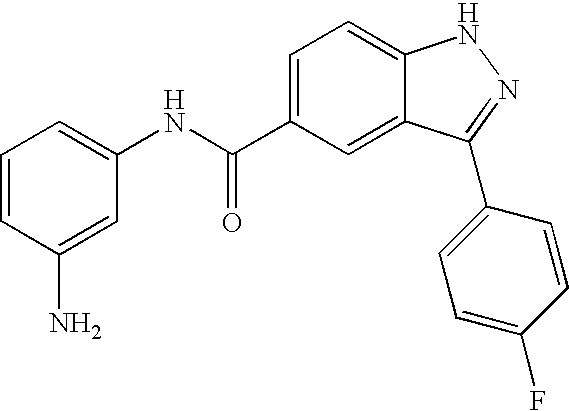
C1=CC=C(NC(C2=CC=C3C(=C2)C(C2=CC=C(F)C=C2)=NN3)=O)C=C1N
